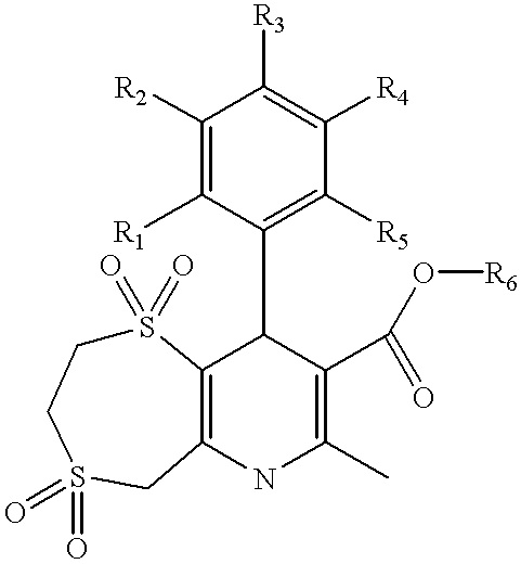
S1(=O)(=O)CCS(=O)(=O)CC2=C1C(C1=C([R5])C([R4])=C([R3])C([R2])=C1[R1])C(C(O[R6])=O)=C(C)N2
